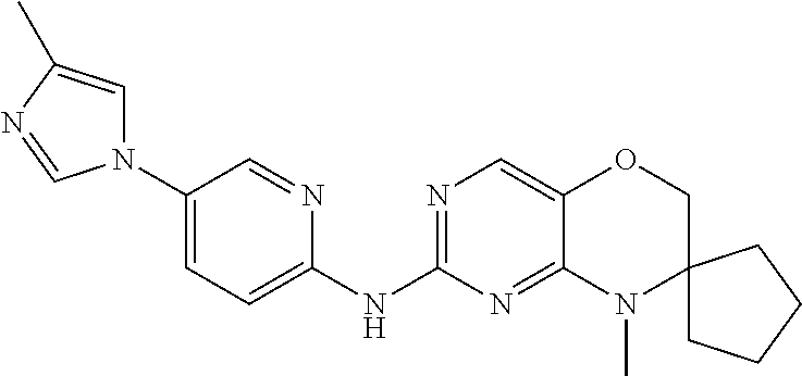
N1(C2=CC=C(NC3=NC=C4C(=N3)N(C)C3(CO4)CCCC3)N=C2)C=C(C)N=C1
